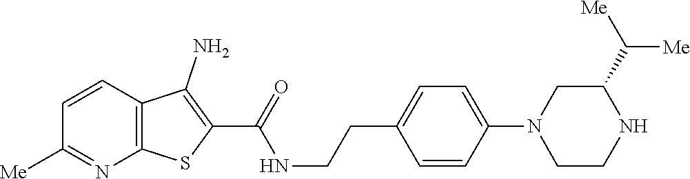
C1=CC2=C(N=C1[Me])SC(C(=O)NCCC1=CC=C(N3CCNC(C([Me])[Me])C3)C=C1)=C2N
